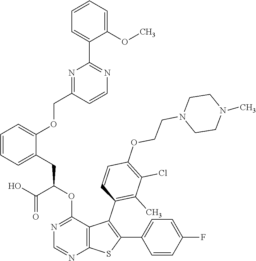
C1CN(CCOC2=C(Cl)C(C)=C(C3=C(C4=CC=C(F)C=C4)SC4=C3C(OC(C(O)=O)CC3=CC=CC=C3OCC3=NC(C5=CC=CC=C5OC)=NC=C3)=NC=N4)C=C2)CCN1C
